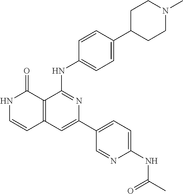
C12=C(C=C(C3=CC=C(NC(C)=O)N=C3)N=C1NC1=CC=C(C3CCN(C)CC3)C=C1)C=CNC2=O
